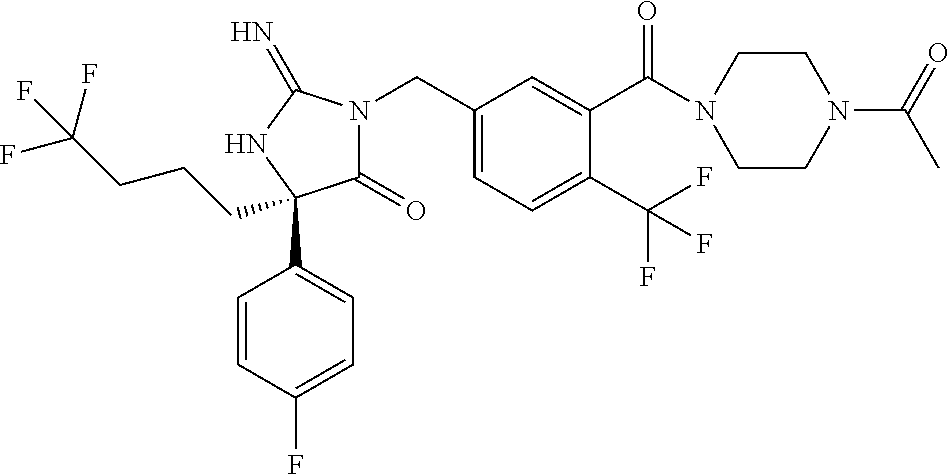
C1(=O)N(CC2=CC=C(C(F)(F)F)C(C(=O)N3CCN(C(=O)C)CC3)=C2)C(=N)NC1(C1=CC=C(F)C=C1)CCCC(F)(F)F
